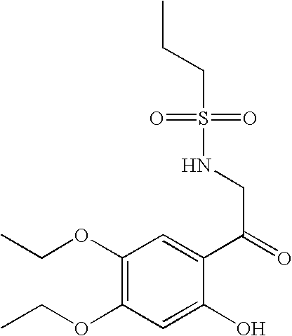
C1(OCC)=C(OCC)C=C(O)C(C(CNS(=O)(=O)CCC)=O)=C1
